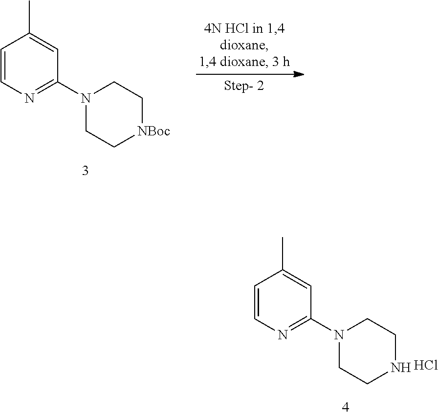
C1C[NBoc]CCN1C1=NC=CC(C)=C1.C1CNCCN1C1=NC=CC(C)=C1.Cl
